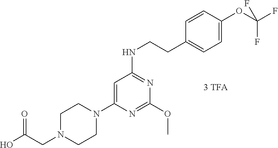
C1=C(N2CCN(CC(=O)O)CC2)N=C(OC)N=C1NCCC1=CC=C(OC(F)(F)F)C=C1.[3 TFA]
